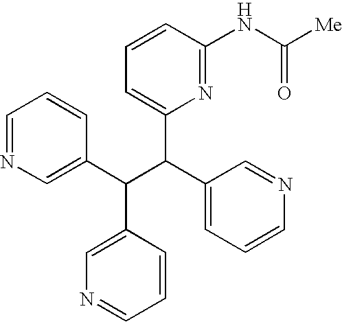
C1=NC=C(C(C(C2=CC=CN=C2)C2=CC=CC(NC([Me])=O)=N2)C2=CN=CC=C2)C=C1
